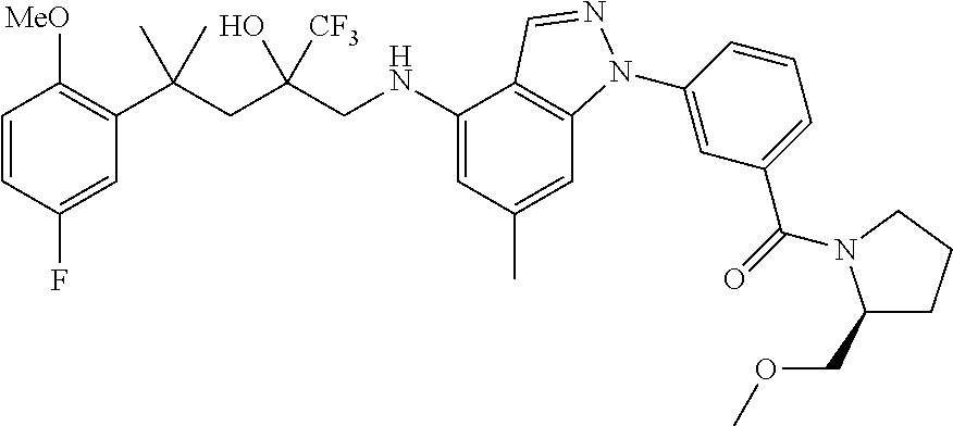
C1=CC(F)=CC(C(CC(CNC2=CC(C)=CC3=C2C=NN3C2=CC(C(=O)N3C(COC)CCC3)=CC=C2)(O)[CF3])(C)C)=C1[MeO]
